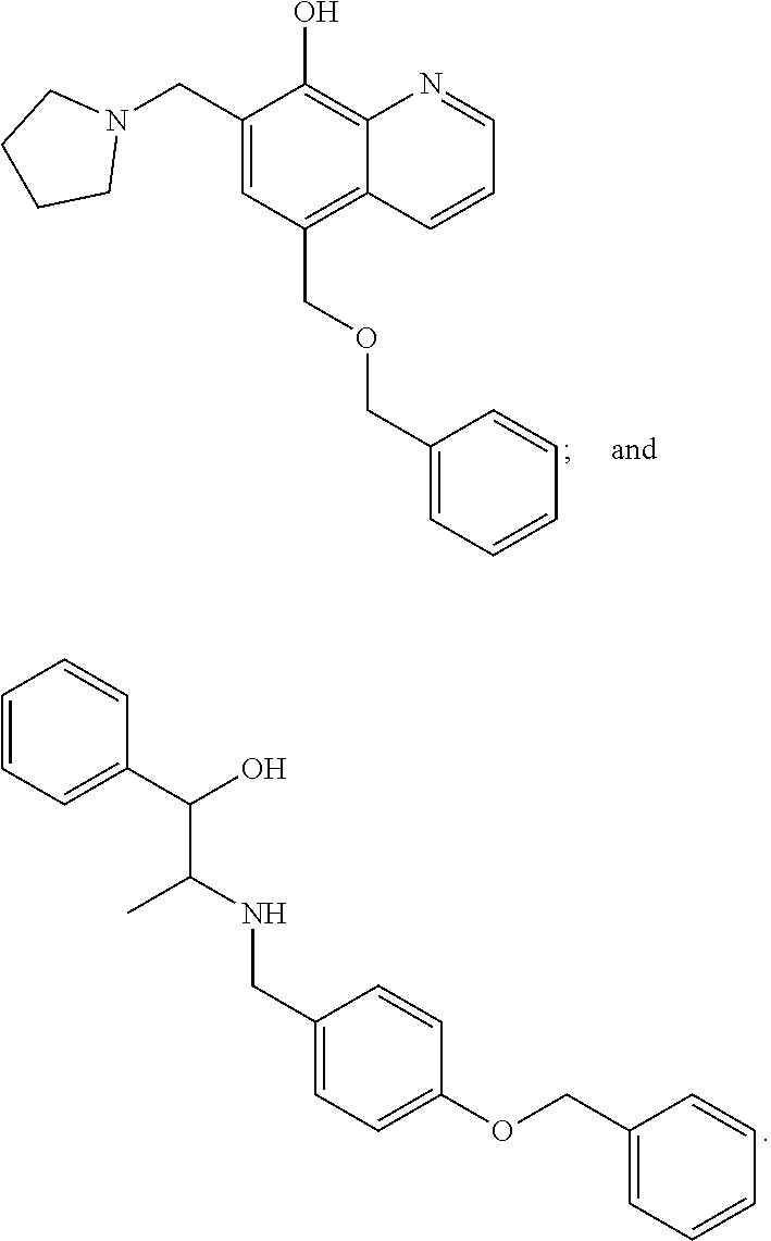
C1=CC=C(C(O)C(NCC2=CC=C(OCC3=CC=CC=C3)C=C2)C)C=C1.C1(CN2CCCC2)=CC(COCC2=CC=CC=C2)=C2C(=C1O)N=CC=C2
